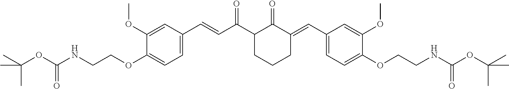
C1=C(OCCNC(OC(C)(C)C)=O)C(OC)=CC(C=CC(C2C(=O)C(=CC3=CC=C(OCCNC(OC(C)(C)C)=O)C(OC)=C3)CCC2)=O)=C1
